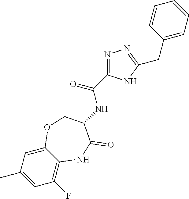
C1(C)=CC(F)=C2C(=C1)OCC(NC(=O)C1=NN=C(CC3=CC=CC=C3)N1)C(=O)N2
